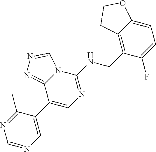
C1(C2=CN=CN=C2C)=CN=C(NCC2=C3C(=CC=C2F)OCC3)N2C1=NN=C2
